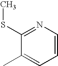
C1(C)=CC=CN=C1SC
